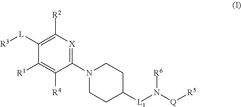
C1(N2CCC([L1]N([Q][R5])[R6])CC2)=[X]C([R2])=C([L][R3])C([R1])=C1[R4]
